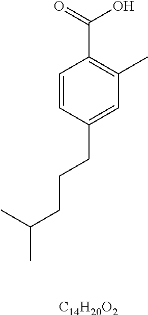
C1=CC(CCCC(C)C)=CC(C)=C1C(O)=O.[C14H20O2]
